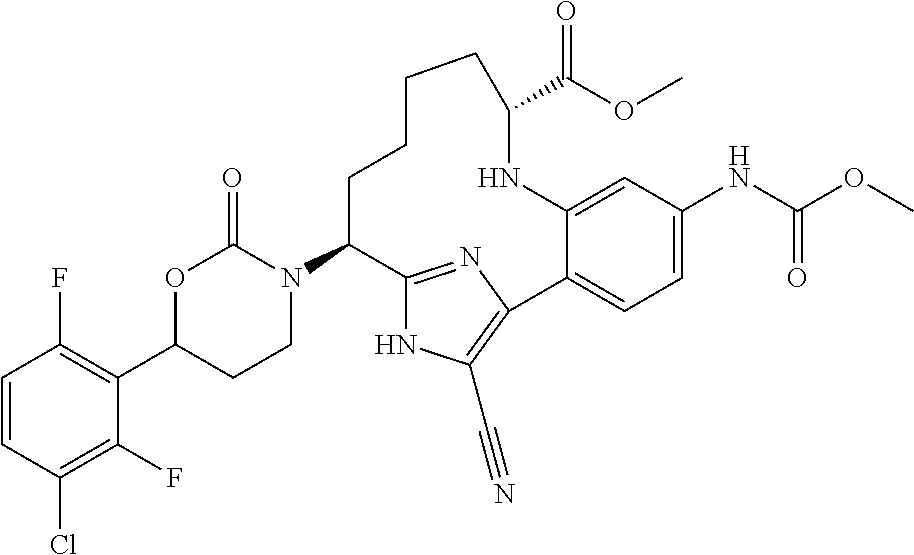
C1=CC(Cl)=C(F)C(C2CCN(C3C4=NC(=C(C#N)N4)C4=CC=C(NC(=O)OC)C=C4NC(C(=O)OC)CCCC3)C(=O)O2)=C1F
